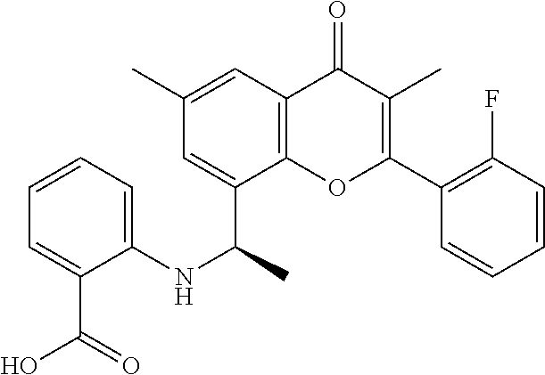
C12=C(C(C(NC3=CC=CC=C3C(O)=O)C)=CC(C)=C1)OC(C1=C(F)C=CC=C1)=C(C)C2=O
